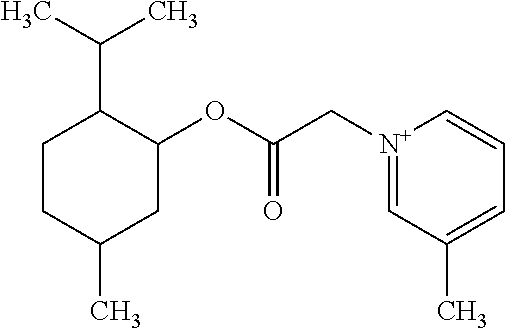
C1CC(C)CC(OC(C[N+]2=CC(C)=CC=C2)=O)C1C(C)C
